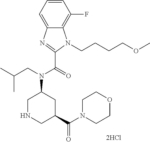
C1=C2C(=C(F)C=C1)N(CCCCOC)C(C(=O)N(CC(C)C)C1CNCC(C(N3CCOCC3)=O)C1)=N2
